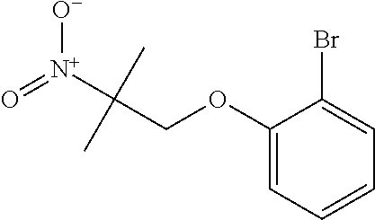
C(COC1=CC=CC=C1Br)(C)(C)[N+]([O-])=O
